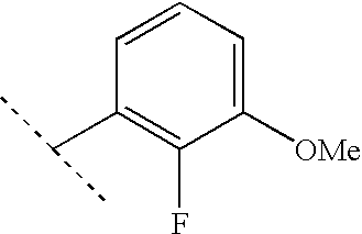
C1=CC=C([OMe])C(F)=C1C(C)C
